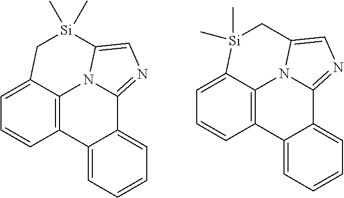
C1=C2C3=C(C=C1)C1=CC=CC=C1C1=NC=C(N31)[Si](C)(C)C2.C1=C2C3=C(C=C1)C1=CC=CC=C1C1=NC=C(N31)C[Si]2(C)C
